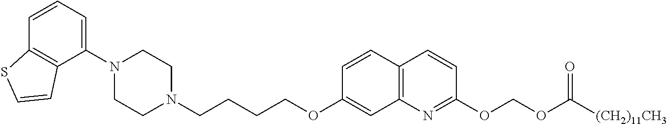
C1=CC2=C(C(N3CCN(CCCCOC4=CC5=C(C=C4)C=CC(OCOC([(CH2)11CH3])=O)=N5)CC3)=C1)C=CS2
